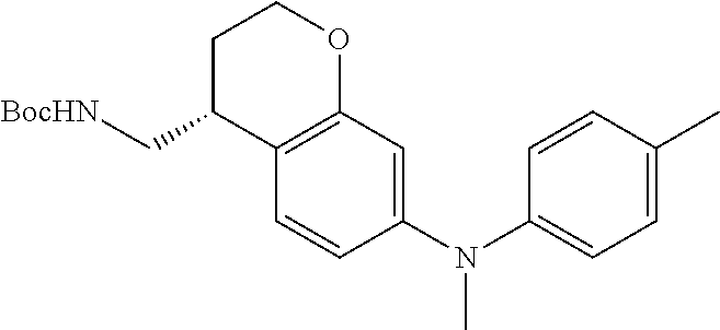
C1C(C[BocHN])C2=C(OC1)C=C(N(C1=CC=C(C)C=C1)C)C=C2
